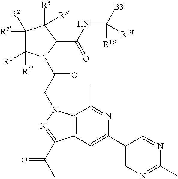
C1([R2])([R2])C([R1])([R1])N(C(CN2C3=C(C=C(C4=CN=C(C)N=C4)N=C3C)C(C(C)=O)=N2)=O)C(C(NC([B3])([R18])[R18])=O)C1([R3])[R3]
